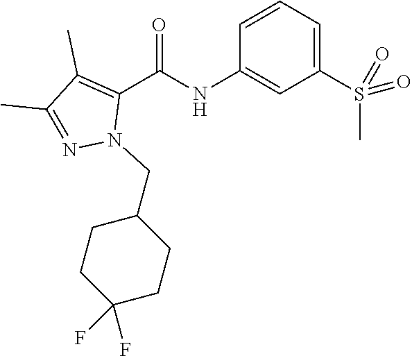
O=C(NC1=CC(S(C)(=O)=O)=CC=C1)C1=C(C)C(C)=NN1CC1CCC(F)(F)CC1
